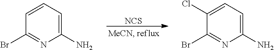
[NCS].C1(N)=CC=CC(Br)=N1.C1(N)=CC=C(Cl)C(Br)=N1
